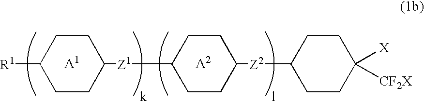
C1([R1])CCC([Z1]C2CCC([Z2]C3CCC([X])([CF2X])CC3)CC2)CC1
